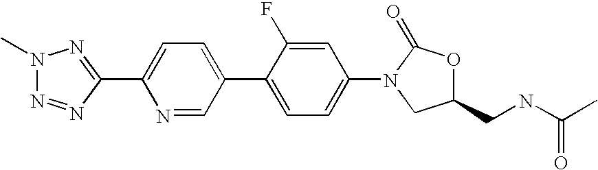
N1(C)N=NC(C2=CC=C(C3=CC=C(N4C(=O)OC(CNC(C)=O)C4)C=C3F)C=N2)=N1
